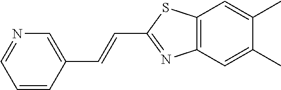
C1=CC(C=CC2=NC3=C(S2)C=C(C)C(C)=C3)=CN=C1
